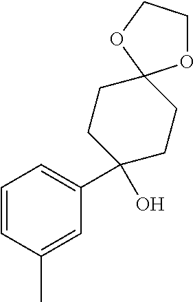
C1=CC(C)=CC(C2(O)CCC3(CC2)OCCO3)=C1
